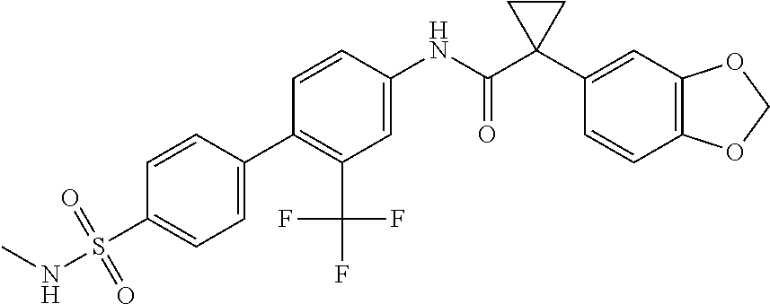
C1=C(NC(C2(C3=CC4=C(C=C3)OCO4)CC2)=O)C=CC(C2=CC=C(S(NC)(=O)=O)C=C2)=C1C(F)(F)F
